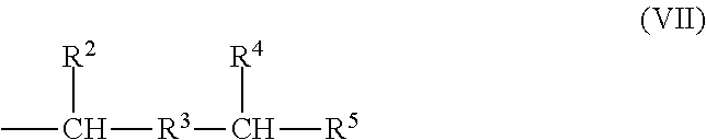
CC([R2])[R3]C([R5])[R4]
